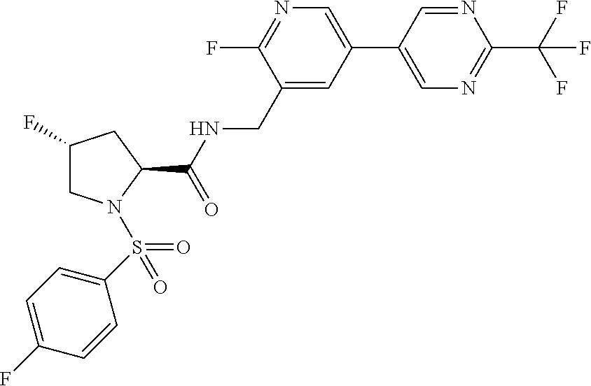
C1(C2=CN=C(F)C(CNC(C3CC(F)CN3S(=O)(C3=CC=C(F)C=C3)=O)=O)=C2)=CN=C(C(F)(F)F)N=C1
